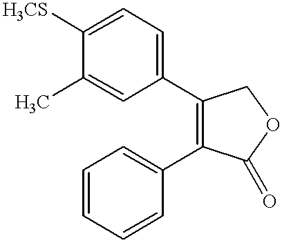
C1=C(C)C([H3CS])=CC=C1C1=C(C2=CC=CC=C2)C(=O)OC1
